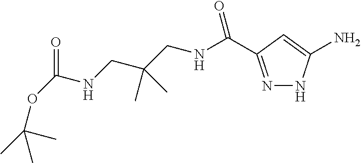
N1=C(C(NCC(CNC(OC(C)(C)C)=O)(C)C)=O)C=C(N)N1
